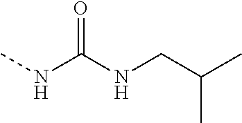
CNC(NCC(C)C)=O
